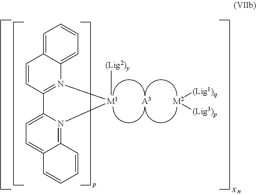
[A3].[M2]([(Lig1)q])[(Lig3)p].[M1]1([(Lig2)y])N2=C(C=CC3=CC=CC=C32)C2=CC=C3C(=N12)C=CC=C3
